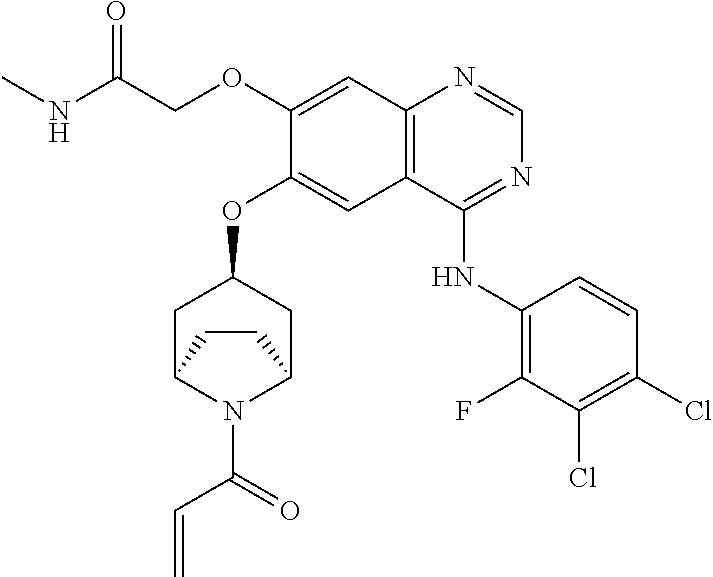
C12=C(C(NC3=C(F)C(Cl)=C(Cl)C=C3)=NC=N1)C=C(OC1CC3N(C(C=C)=O)C(C1)CC3)C(OCC(NC)=O)=C2
